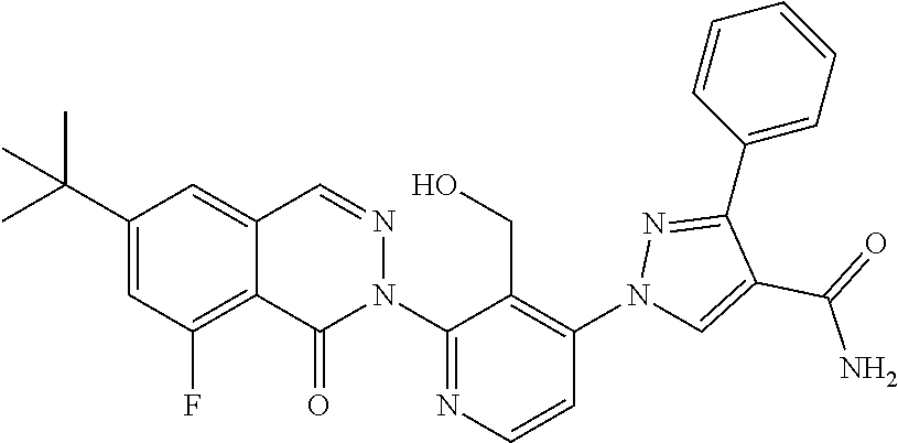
C12=C(F)C=C(C(C)(C)C)C=C1C=NN(C1=NC=CC(N3C=C(C(=O)N)C(C4=CC=CC=C4)=N3)=C1CO)C2=O
